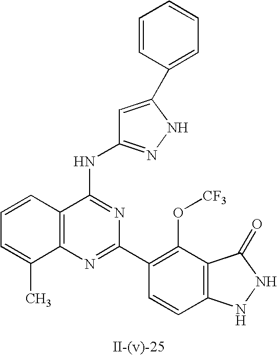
C12=C(N=C(C3=C(O[CF3])C4=C(C=C3)NNC4=O)N=C1NC1=NNC(C3=CC=CC=C3)=C1)C(C)=CC=C2
